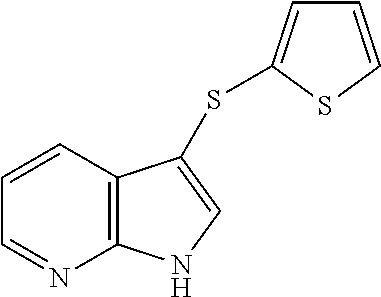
C1=CC2=C(N=C1)NC=C2SC1=CC=CS1
